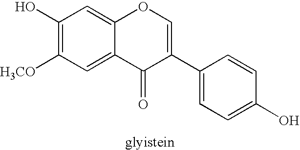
C1(O)=C([H3CO])C=C2C(=C1)OC=C(C1=CC=C(O)C=C1)C2=O
